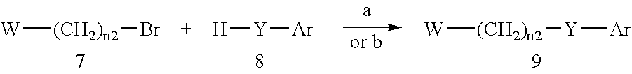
[W][(CH2)n2]Br.[H][Y][Ar].[W][(CH2)n2][Y][Ar]
